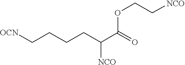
O(CC[NCO])C(C(CCCC[OCN])[NCO])=O
